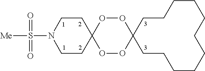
[Me]S(=O)(=O)N1CCC2(CC1)OOC1(OO2)CCCCCCCCCCC1
